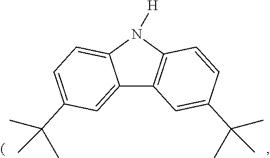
C12=CC(C(C)(C)C)=CC=C1N([H])C1=C2C=C(C(C)(C)C)C=C1
